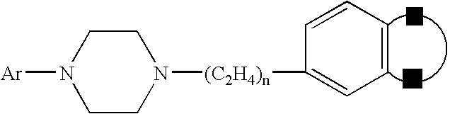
[Ar]N1CCN([(C2H4)n]C2=CC=CC=C2)CC1.[Y]
